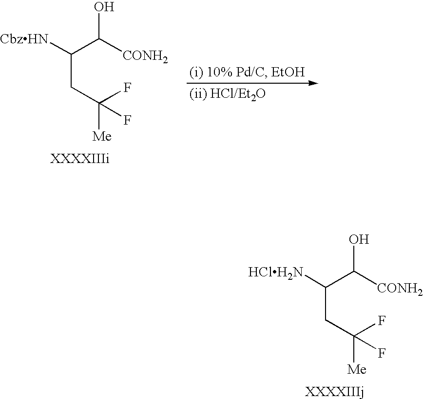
C(CC(F)([Me])F)(C([CONH2])O)[HClH2N].C(CC(F)([Me])F)(C([CONH2])O)[CbzHN].[(ii) HCl/Et2O]
